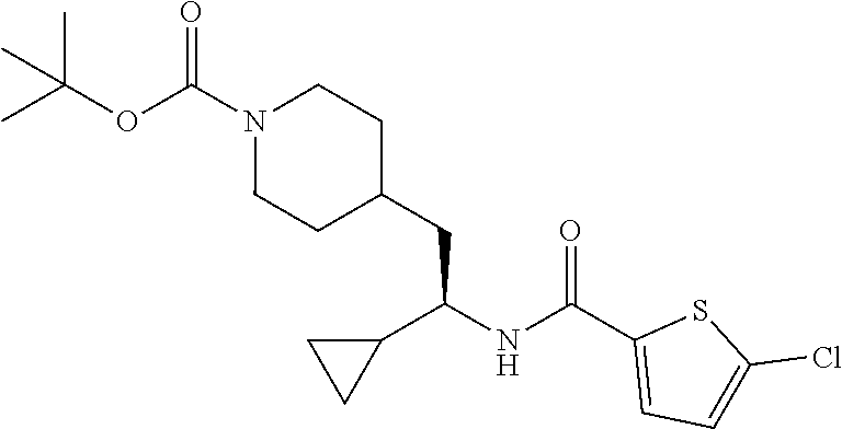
CC(OC(N1CCC(CC(NC(C2=CC=C(Cl)S2)=O)C2CC2)CC1)=O)(C)C
